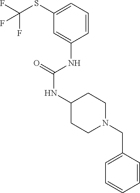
C1(SC(F)(F)F)=CC=CC(NC(NC2CCN(CC3=CC=CC=C3)CC2)=O)=C1
